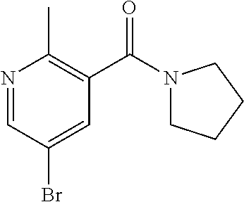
N1=CC(Br)=CC(C(=O)N2CCCC2)=C1C
